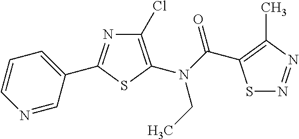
C1(Cl)=C(N(CC)C(=O)C2=C(C)N=NS2)SC(C2=CC=CN=C2)=N1
